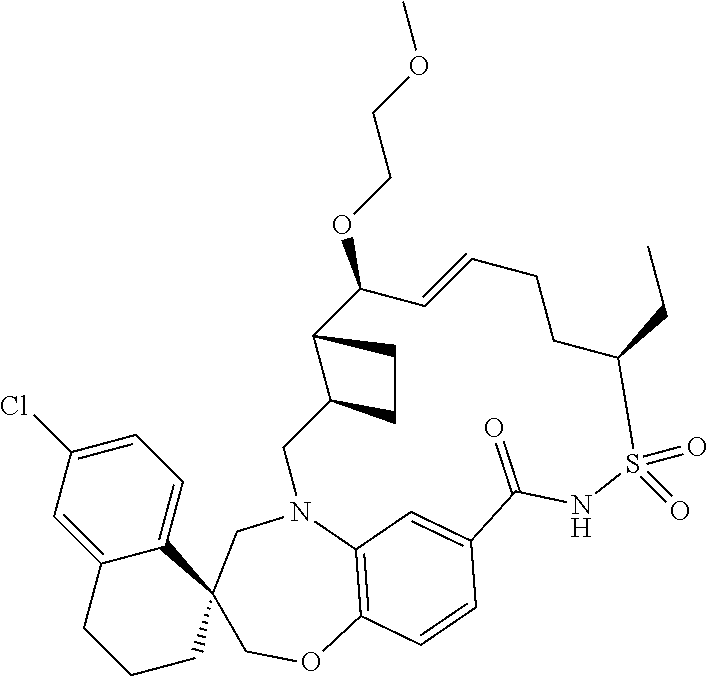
C12=CC(Cl)=CC=C1C1(CCC2)COC2=C3N(C1)CC1C(C(OCCOC)C=CCCC(CC)S(=O)(=O)NC(=O)C(=C3)C=C2)CC1
